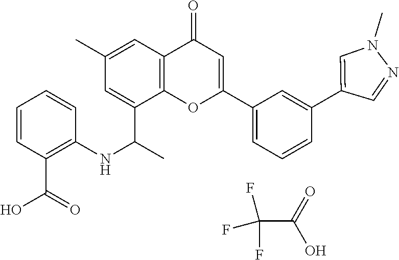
N1(C)C=C(C2=CC(C3=CC(=O)C4=C(O3)C(C(C)NC3=C(C(O)=O)C=CC=C3)=CC(C)=C4)=CC=C2)C=N1.FC(F)(C(=O)O)F
